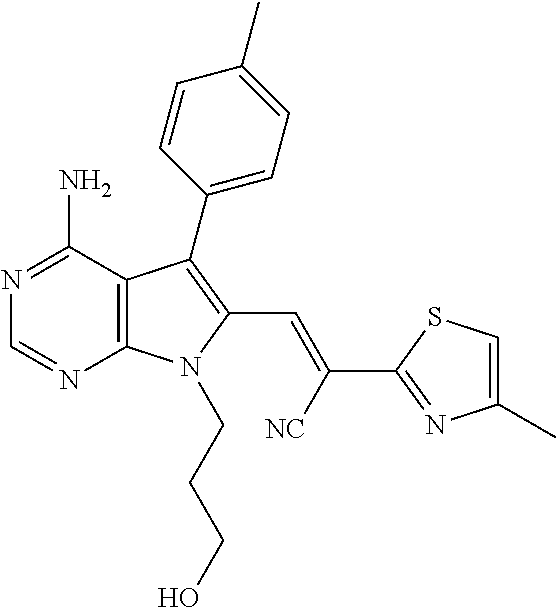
N1=C(N)C2=C(N=C1)N(CCCO)C(C=C(C1=NC(C)=CS1)[NC])=C2C1=CC=C(C)C=C1
